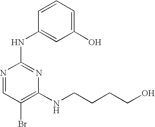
N1=CC(Br)=C(NCCCCO)N=C1NC1=CC(O)=CC=C1
